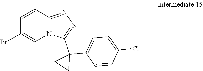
C1(Br)=CN2C(=NN=C2C2(C3=CC=C(Cl)C=C3)CC2)C=C1
